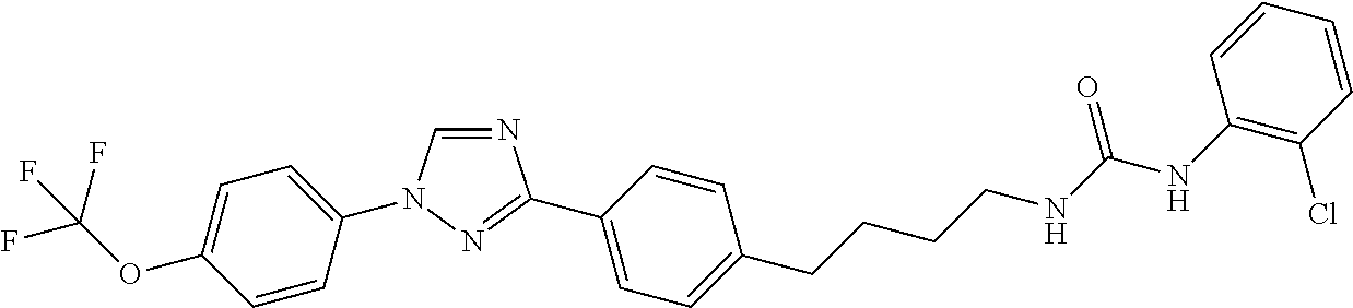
C1=C(N2C=NC(C3=CC=C(CCCCNC(NC4=C(Cl)C=CC=C4)=O)C=C3)=N2)C=CC(OC(F)(F)F)=C1
